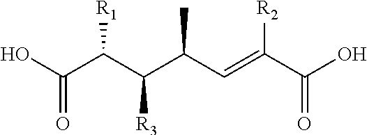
C(C(C(C(C=C(C(O)=O)[R2])C)[R3])[R1])(O)=O
